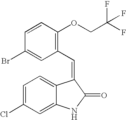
C1=C(Cl)C=C2C(=C1)C(=CC1=C(OCC(F)(F)F)C=CC(Br)=C1)C(=O)N2
